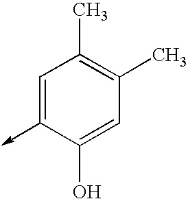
C1=C(->C)C(O)=CC(C)=C1C
